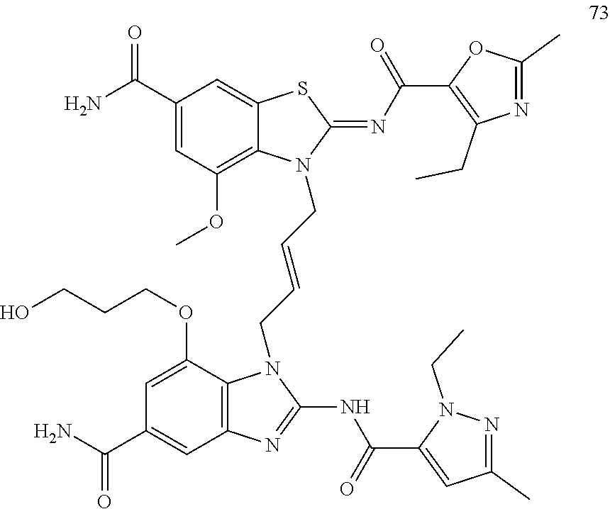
C1(C(N)=O)=CC(OC)=C2C(=C1)SC(=NC(C1=C(CC)N=C(C)O1)=O)N2CC=CCN1C2=C(C=C(C(N)=O)C=C2OCCCO)N=C1NC(C1=CC(C)=NN1CC)=O
